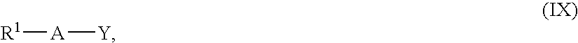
[R1][A][Y]
